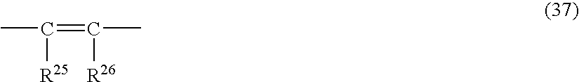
CC(=C(C)[R26])[R25]
